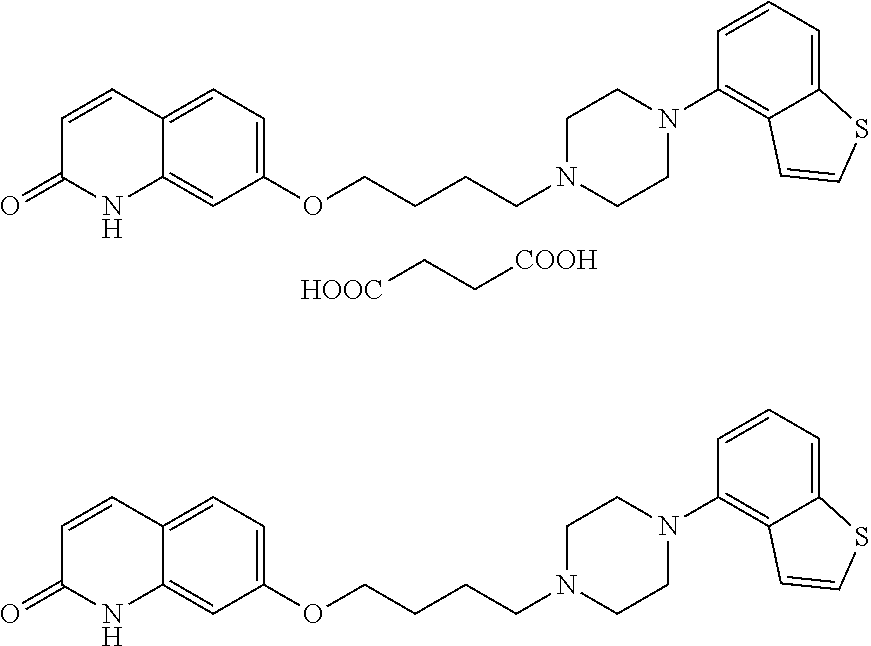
C12=CC=C(OCCCCN3CCN(C4=C5C(=CC=C4)SC=C5)CC3)C=C1NC(=O)C=C2.C12=CC=C(OCCCCN3CCN(C4=C5C(=CC=C4)SC=C5)CC3)C=C1NC(=O)C=C2.[HOOC]CC[COOH]
